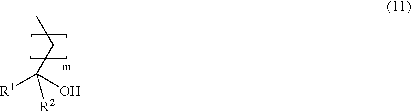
CCC([R2])([R1])O
